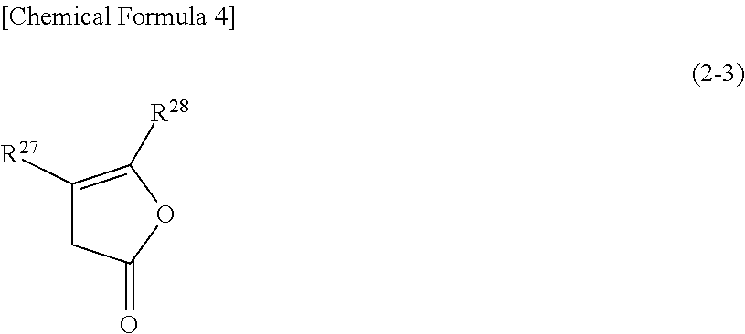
C1([R27])=C([R28])OC(=O)C1
